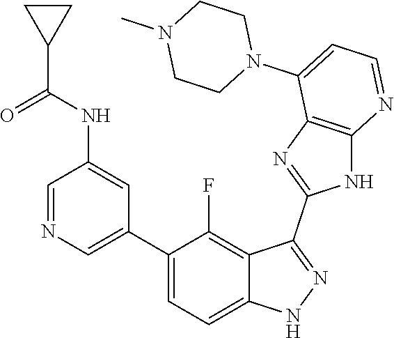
C1=NC=C(C2=CC=C3C(=C2F)C(C2=NC4=C(N2)N=CC=C4N2CCN(C)CC2)=NN3)C=C1NC(C1CC1)=O
